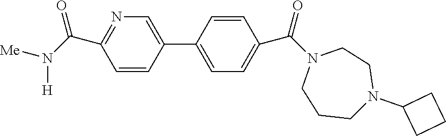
C1=CC(C2=CN=C(C(N([Me])[H])=O)C=C2)=CC=C1C(N1CCCN(C2CCC2)CC1)=O
